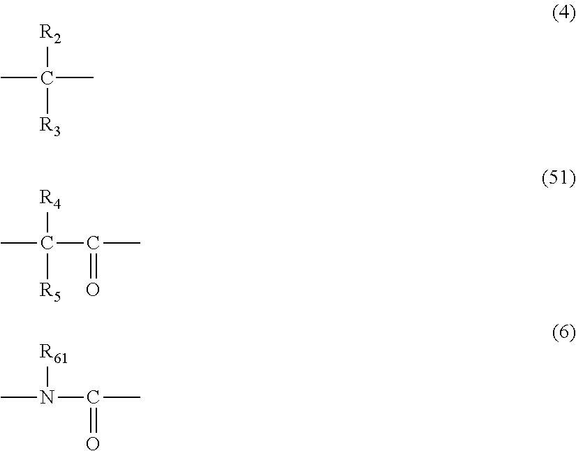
CC(C)([R2])[R3].CC(C(C)=O)([R4])[R5].CN(C(C)=O)[R61]
